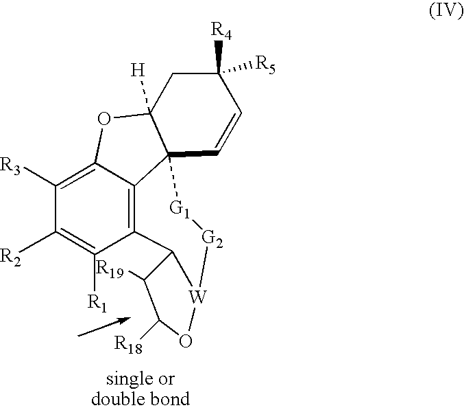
C1([R2])=C([R1])C2=C3C(=C1[R3])OC1([H])CC([R4])([R5])C=CC13[G1][G2][W]1C2C([R19])C([R18])O1
